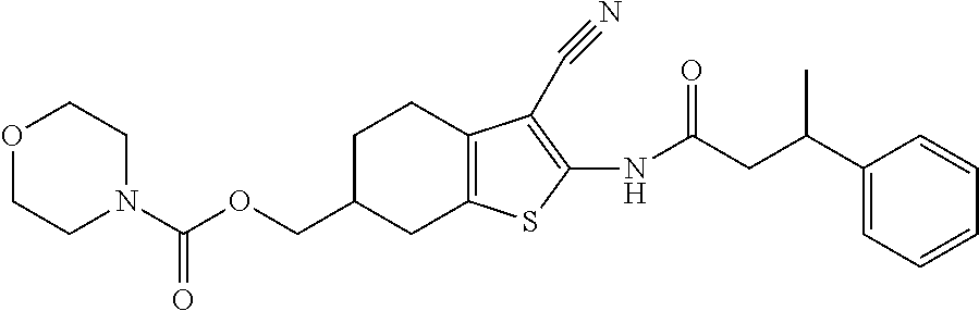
N1(C(OCC2CC3=C(CC2)C(C#N)=C(NC(CC(C2=CC=CC=C2)C)=O)S3)=O)CCOCC1
